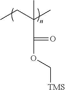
C(C(=O)OC[TMS])(CC)(C)C
